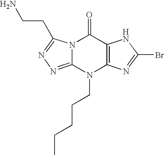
NCCC1=NN=C2N1C(=O)C1=C(N2CCCCC)N=C(Br)N1
